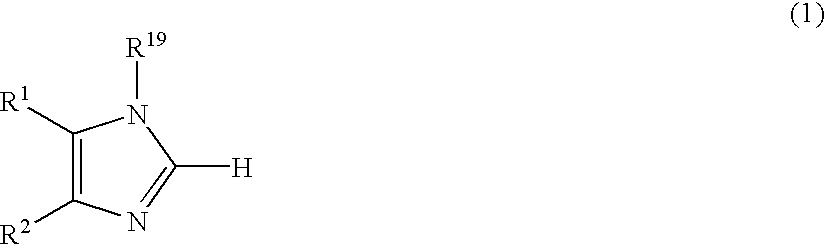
C1([R1])=C([R2])N=C([H])N1[R19]
